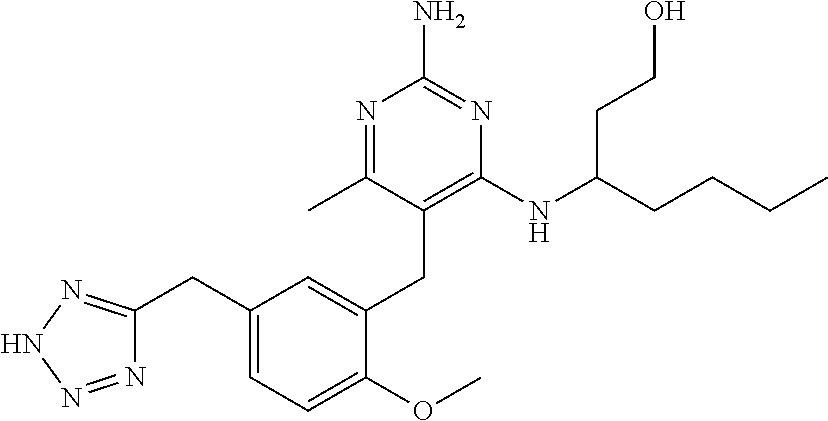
C1=C(CC2=C(NC(CCCC)CCO)N=C(N)N=C2C)C(OC)=CC=C1CC1=NNN=N1
